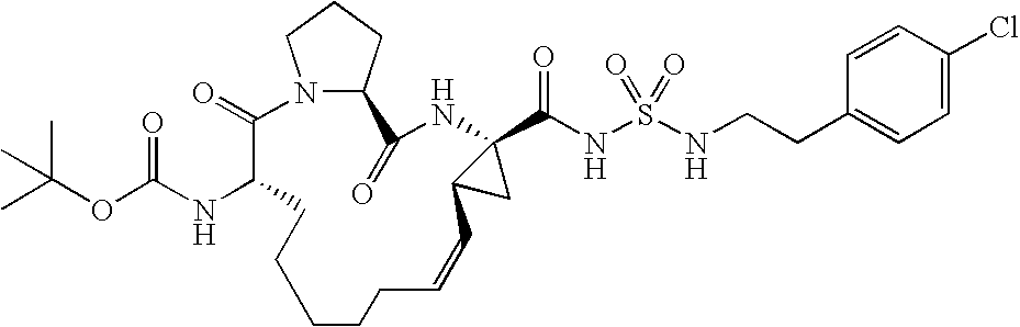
N12C(CCC1)C(=O)NC1(C(NS(=O)(=O)NCCC3=CC=C(Cl)C=C3)=O)C(C1)C=CCCCCCC(NC(OC(C)(C)C)=O)C2=O
